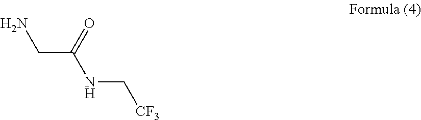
C(C(NC[CF3])=O)N
